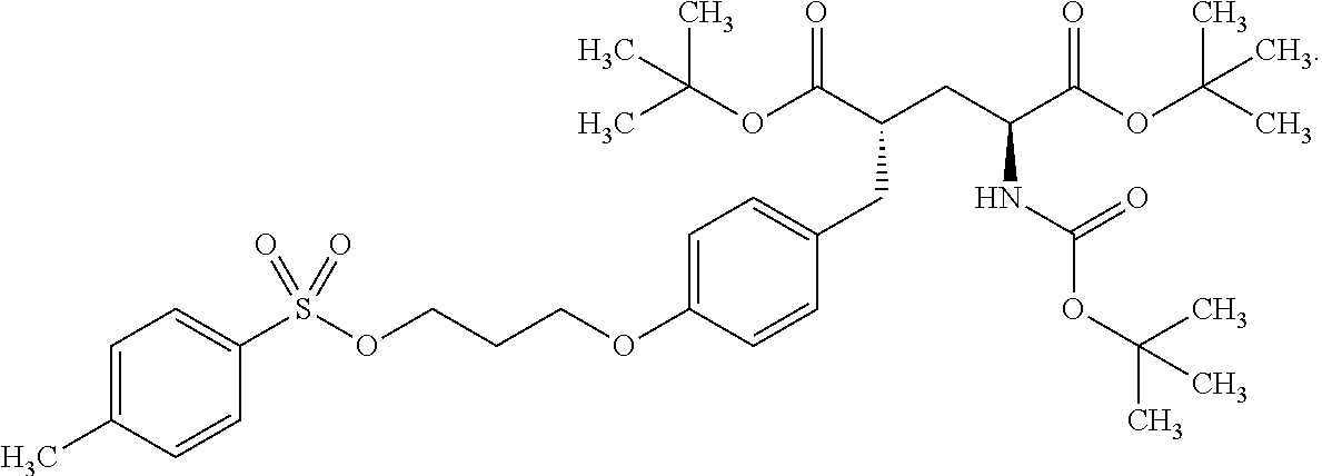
C(OC(C)(C)C)(=O)C(CC(C(OC(C)(C)C)=O)NC(OC(C)(C)C)=O)CC1=CC=C(OCCCOS(C2=CC=C(C)C=C2)(=O)=O)C=C1
